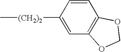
C1([(CH2)2]C)=CC2=C(C=C1)OCO2
